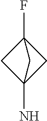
C12(N)CC(F)(C1)C2
